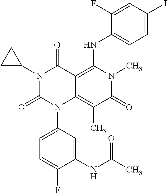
C1(NC(C)=O)=CC(N2C3=C(C)C(=O)N(C)C(NC4=CC=C(I)C=C4F)=C3C(=O)N(C3CC3)C2=O)=CC=C1F
